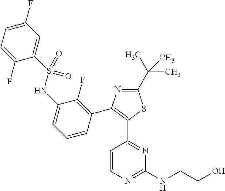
N1=C(C(C)(C)C)SC(C2=NC(NCCO)=NC=C2)=C1C1=C(F)C(NS(C2=CC(F)=CC=C2F)(=O)=O)=CC=C1
